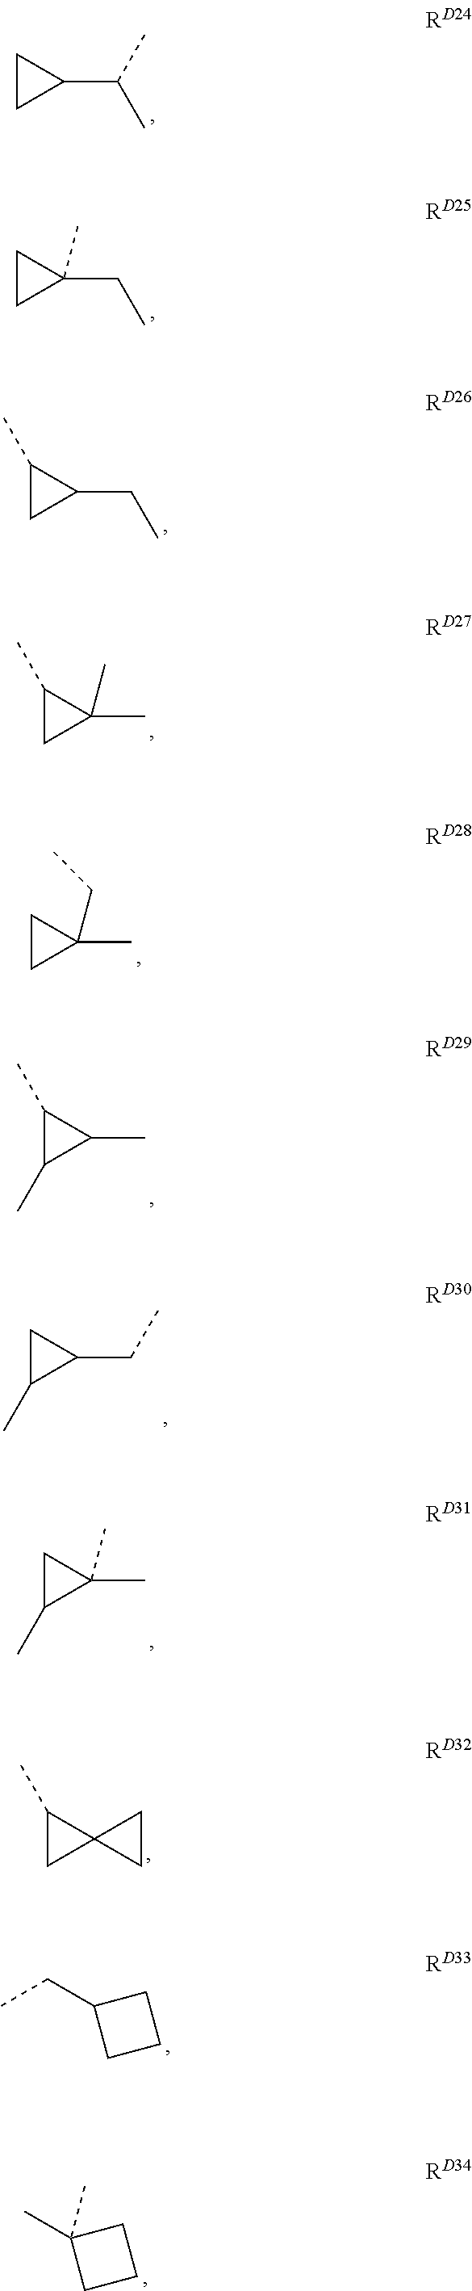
C1(C(C)C)CC1.C1(CC)(C)CC1.C1(CC)C(C)C1.C1(C)(C)C(C)C1.C1(C)(CC)CC1.C1(C)C(C)C1C.C1(CC)CC1C.C1(C)(C)CC1C.C1(C)CC12CC2.CCC1CCC1.CC1(C)CCC1
